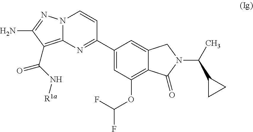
N12C(=C(C(N[R1a])=O)C(N)=N1)N=C(C1=CC(OC(F)F)=C3C(=C1)CN(C(C)C1CC1)C3=O)C=C2
